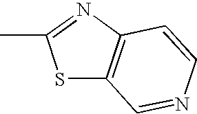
S1C2=C(N=C1C)C=CN=C2
